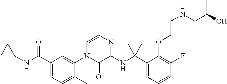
C1(C(NC2CC2)=O)=CC=C(C)C(N2C(=O)C(NC3(C4=CC=CC(F)=C4OCCNCC(O)C)CC3)=NC=C2)=C1
